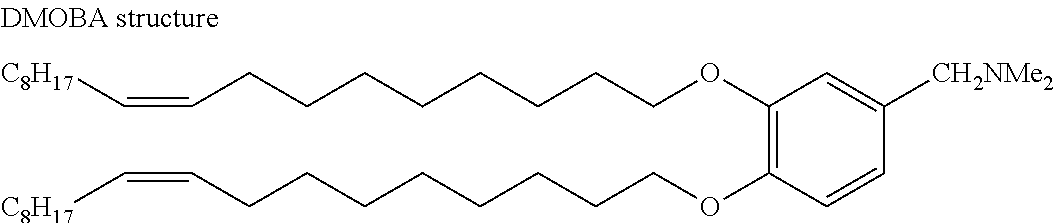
C1(OCCCCCCCCC=C[C8H17])=C(OCCCCCCCCC=C[C8H17])C=CC([CH2NMe2])=C1
